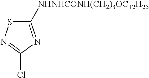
C1([NHNHCONH(CH2)3OC12H25])=NC(Cl)=NS1
